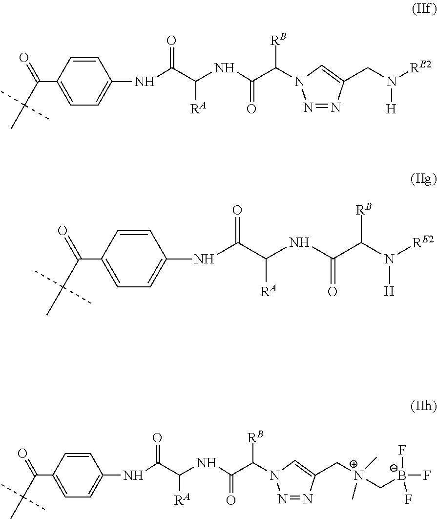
C1(C(C(C)(C)C)=O)=CC=C(NC(C([RA])NC(=O)C(N2N=NC(CN([H])[RE2])=C2)[RB])=O)C=C1.C1(C(C(C)(C)C)=O)=CC=C(NC(C([RA])NC(=O)C(N([RE2])[H])[RB])=O)C=C1.C1(C(C(C)(C)C)=O)=CC=C(NC(C([RA])NC(=O)C(N2N=NC(C[N+](C)(C)C[B-](F)(F)F)=C2)[RB])=O)C=C1
